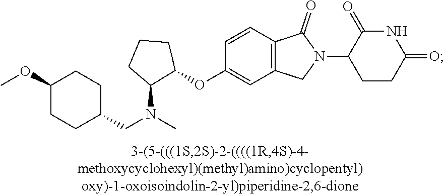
C1=CC2=C(C=C1OC1CCCC1N(C)CC1CCC(OC)CC1)CN(C1CCC(=O)NC1=O)C2=O
